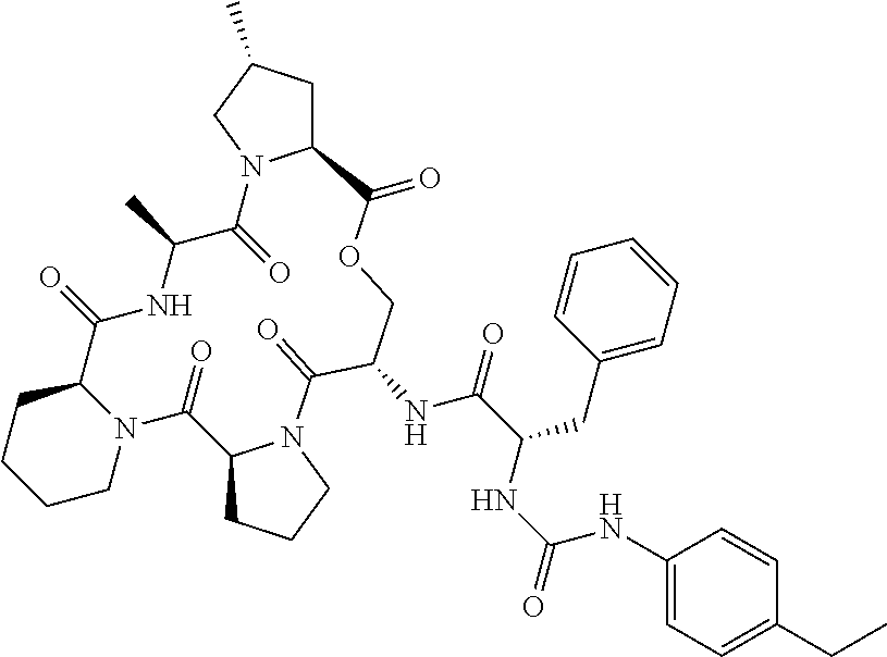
C12CCCCN1C(=O)C1CCCN1C(=O)C(NC(C(CC1=CC=CC=C1)NC(NC1=CC=C(CC)C=C1)=O)=O)COC(=O)C1CC(C)CN1C(=O)C(C)NC2=O
